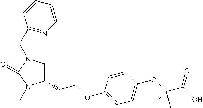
C1C(CCOC2=CC=C(OC(C(O)=O)(C)C)C=C2)N(C)C(=O)N1CC1=NC=CC=C1
